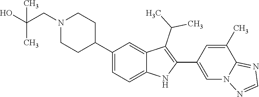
N1(CC(O)(C)C)CCC(C2=CC=C3C(=C2)C(C(C)C)=C(C2=CN4C(=NC=N4)C(C)=C2)N3)CC1
